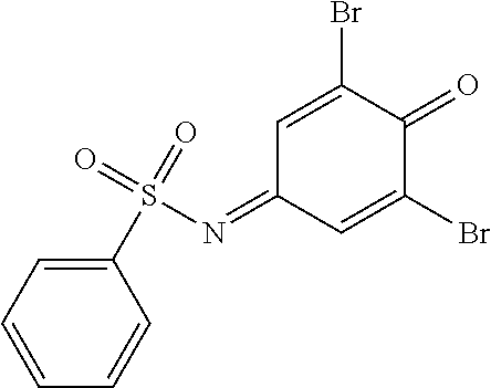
C1=CC=CC(S(=O)(=O)N=C2C=C(Br)C(=O)C(Br)=C2)=C1
